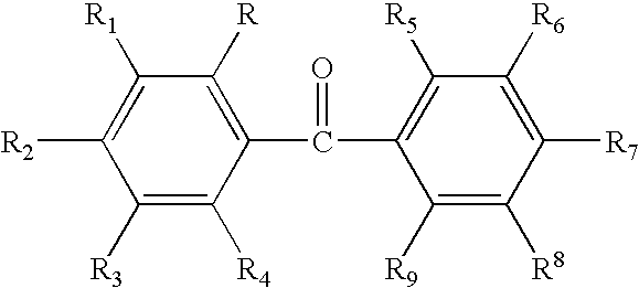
C1([R1])=C([R2])C([R3])=C([R4])C(C(C2=C([R5])C([R6])=C([R7])C([R8])=C2[R9])=O)=C1[R]
